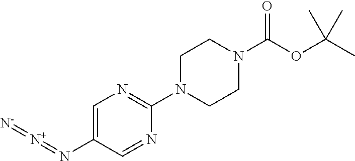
C1=C(N=[N+]=[N-])C=NC(N2CCN(C(OC(C)(C)C)=O)CC2)=N1
